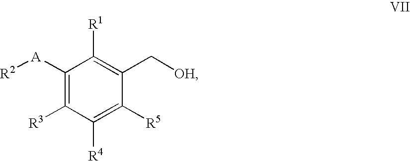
C1([A][R2])=C([R3])C([R4])=C([R5])C(C[OH])=C1[R1]
